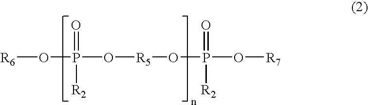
[R6]OP(O[R5]OP(O[R7])(=O)[R2])(=O)[R2]
